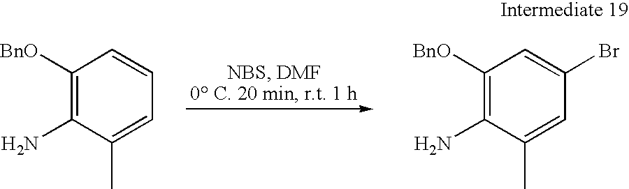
C1([BnO])=C(N)C(C)=CC(Br)=C1.C1([BnO])=C(N)C(C)=CC=C1
